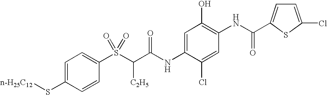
C1=C(S[n-H25C12])C=CC(S(C(C(NC2=CC(O)=C(NC(=O)C3=CC=C(Cl)S3)C=C2Cl)=O)[C2H5])(=O)=O)=C1
